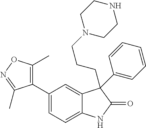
C1=C(C2=C(C)ON=C2C)C=C2C(=C1)NC(=O)C2(CCCN1CCNCC1)C1=CC=CC=C1
